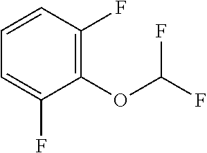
C1=CC(F)=C(OC(F)F)C(F)=C1
